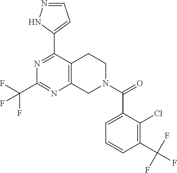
N1=C(C2=CC=NN2)C2=C(N=C1C(F)(F)F)CN(C(=O)C1=CC=CC(C(F)(F)F)=C1Cl)CC2
